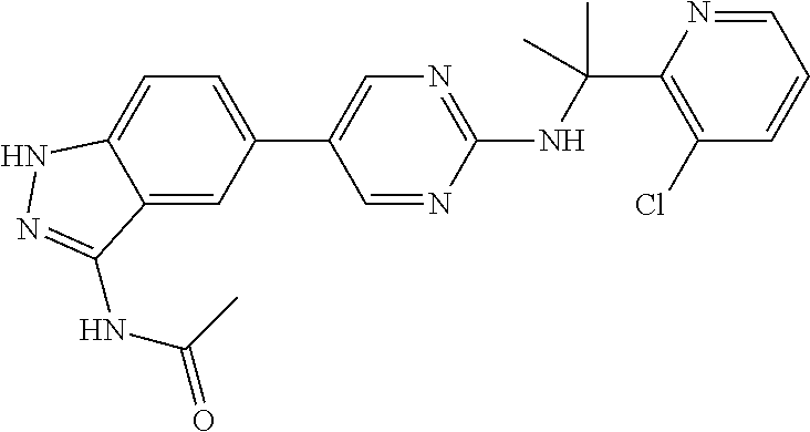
N(C(C1=C(Cl)C=CC=N1)(C)C)C1=NC=C(C2=CC=C3C(=C2)C(NC(=O)C)=NN3)C=N1
